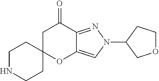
C1NCCC2(C1)OC1=CN(C3COCC3)N=C1C(=O)C2
